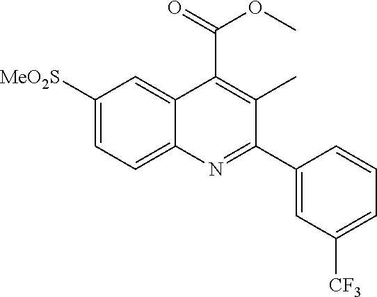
C1([MeO2S])=CC=C2C(=C1)C(C(=O)OC)=C(C)C(C1=CC([CF3])=CC=C1)=N2
